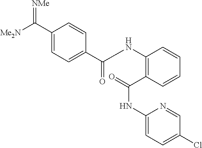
C(=[NMe])(C1=CC=C(C(NC2=C(C(=O)NC3=CC=C(Cl)C=N3)C=CC=C2)=O)C=C1)[Me2N]
